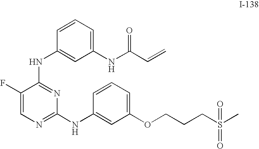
C1(NC(C=C)=O)=CC=CC(NC2=NC(NC3=CC(OCCCS(C)(=O)=O)=CC=C3)=NC=C2F)=C1
